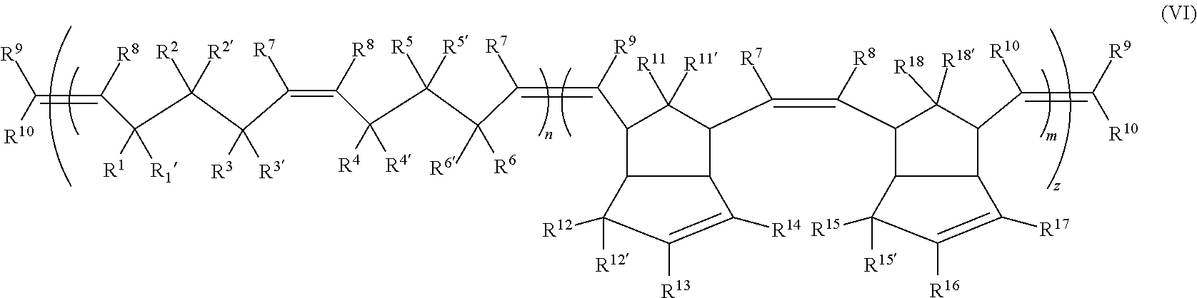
C(=C([R8])C([R1])([R1])C([R2])([R2])C([R3])([R3])C(=C([R8])C([R4])([R4])C([R5])([R5])C([R6])([R6])C(=C([R9])C1C([R11])([R11])C(C(=C([R8])C2C([R18])([R18])C(C(=C([R9])[R10])[R10])C3C2C([R15])([R15])C([R16])=C3[R17])[R7])C2C1C([R12])([R12])C([R13])=C2[R14])[R7])[R7])([R10])[R9]
